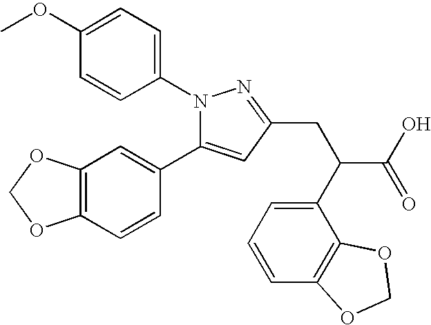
N1(C2=CC=C(OC)C=C2)C(C2=CC3=C(C=C2)OCO3)=CC(CC(C2=CC=CC3=C2OCO3)C(=O)O)=N1
